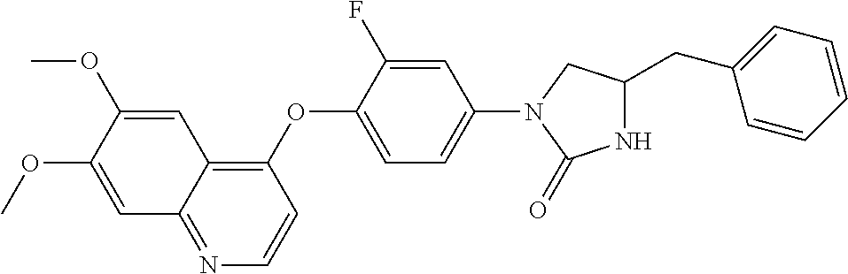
C1=C(OC)C(OC)=CC2=C(OC3=CC=C(N4CC(CC5=CC=CC=C5)NC4=O)C=C3F)C=CN=C12
